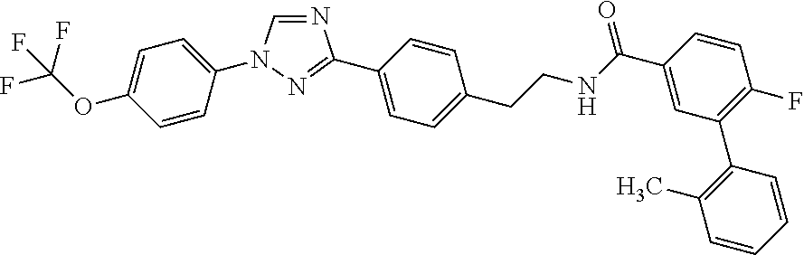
N1=CN(C2=CC=C(OC(F)(F)F)C=C2)N=C1C1=CC=C(CCNC(C2=CC(C3=C(C)C=CC=C3)=C(F)C=C2)=O)C=C1
